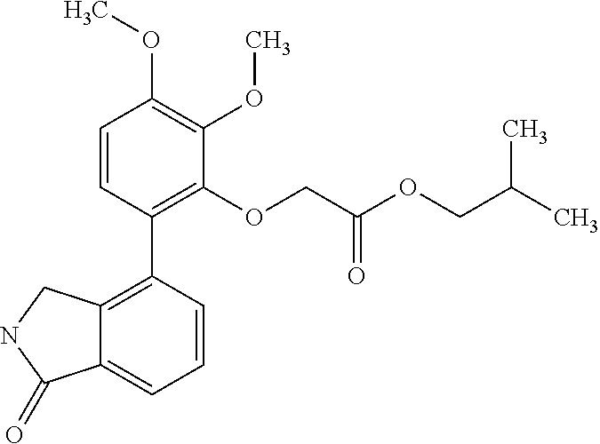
C12=C(C3=C(OCC(OCC(C)C)=O)C(OC)=C(OC)C=C3)C=CC=C1C(=O)NC2
